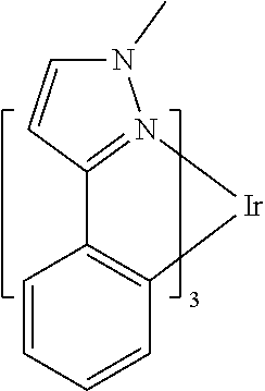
[Ir]1N2=C(C=CN2C)C2=C1C=CC=C2
